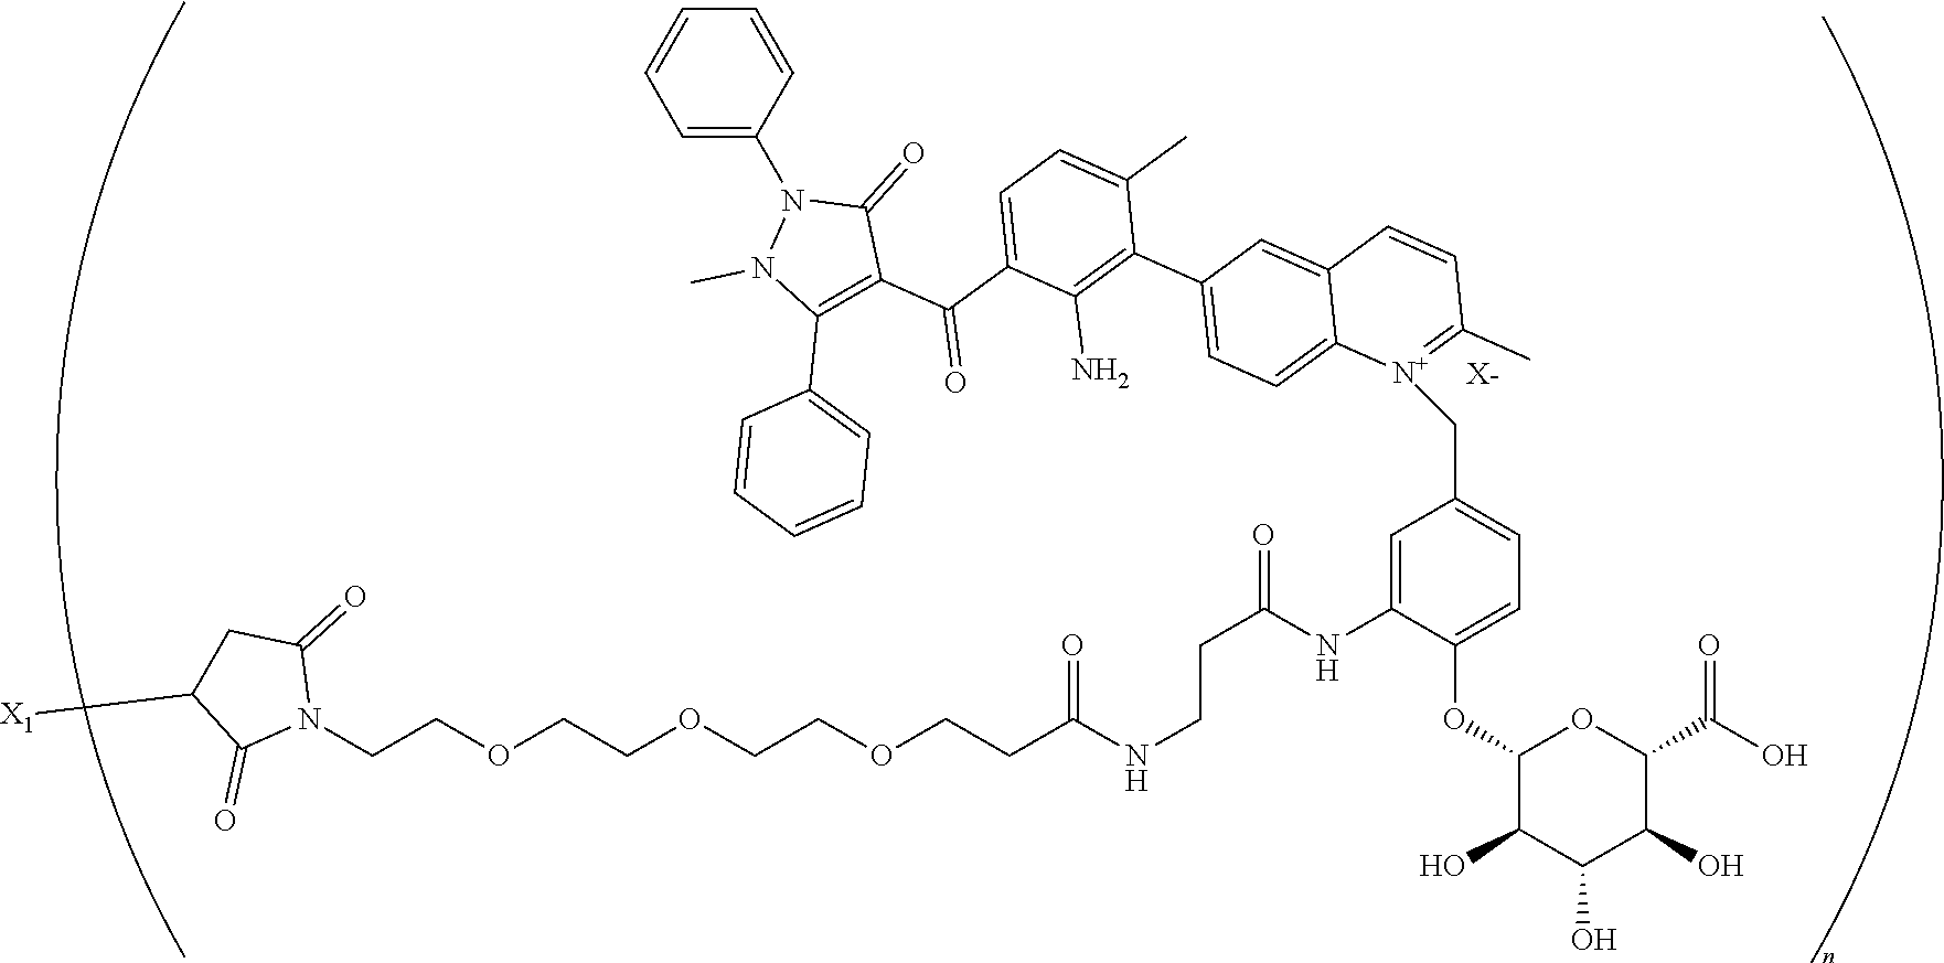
C(COCCOCCOCCC(NCCC(=O)NC1=CC(C[N+]2=C(C)C=CC3=CC(C4=C(N)C(C(C5=C(C6=CC=CC=C6)N(C)N(C6=CC=CC=C6)C5=O)=O)=CC=C4C)=CC=C32)=CC=C1OC1C(O)C(O)C(O)C(C(O)=O)O1)=O)N1C(=O)CC([X1])C1=O.[X-]
